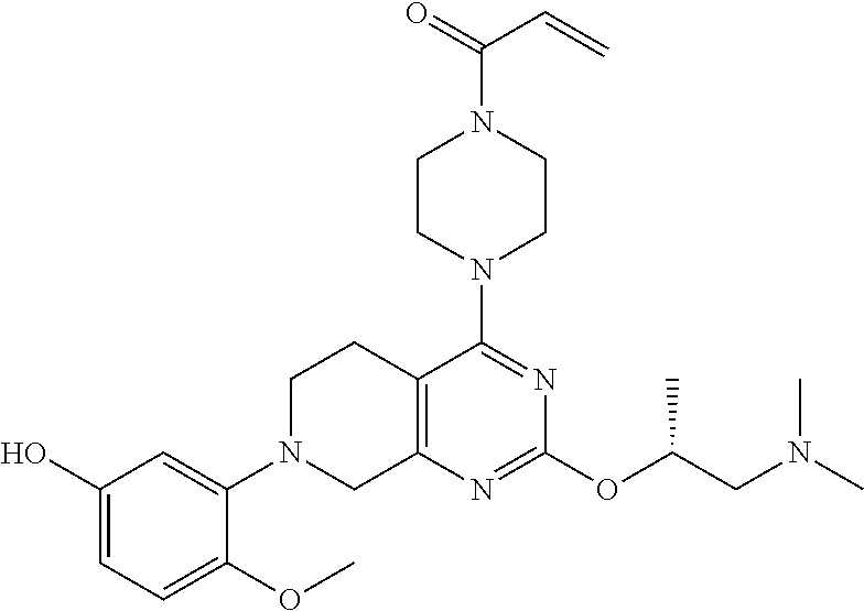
C1(N2CC3=C(CC2)C(N2CCN(C(=O)C=C)CC2)=NC(OC(CN(C)C)C)=N3)=CC(O)=CC=C1OC
